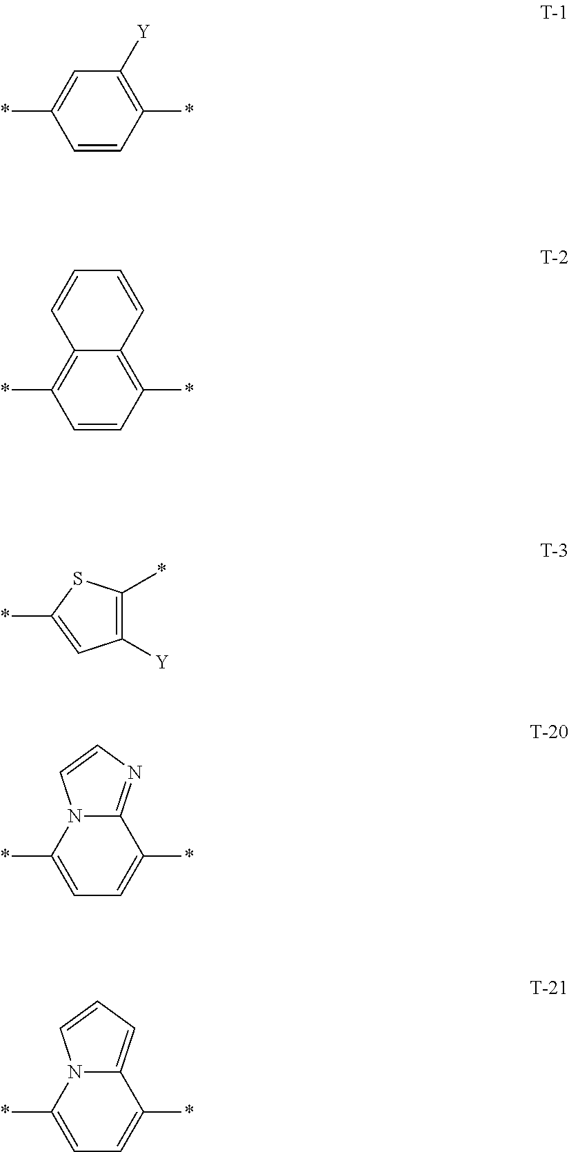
C1=C(*)C=CC(*)=C1[Y].C12=C(*)C=CC(*)=C1C=CC=C2.C1([Y])=C(*)SC(*)=C1.N12C(*)=CC=C(*)C1=NC=C2.N12C(*)=CC=C(*)C1=CC=C2
